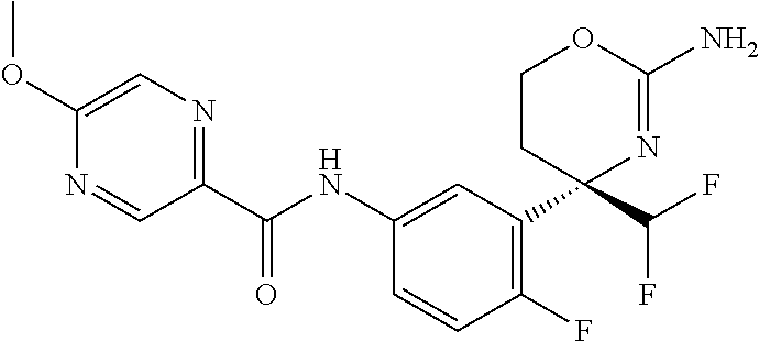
C1(C(NC2=CC(C3(C(F)F)N=C(N)OCC3)=C(F)C=C2)=O)=NC=C(OC)N=C1
